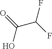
O=C(O)C(F)F
